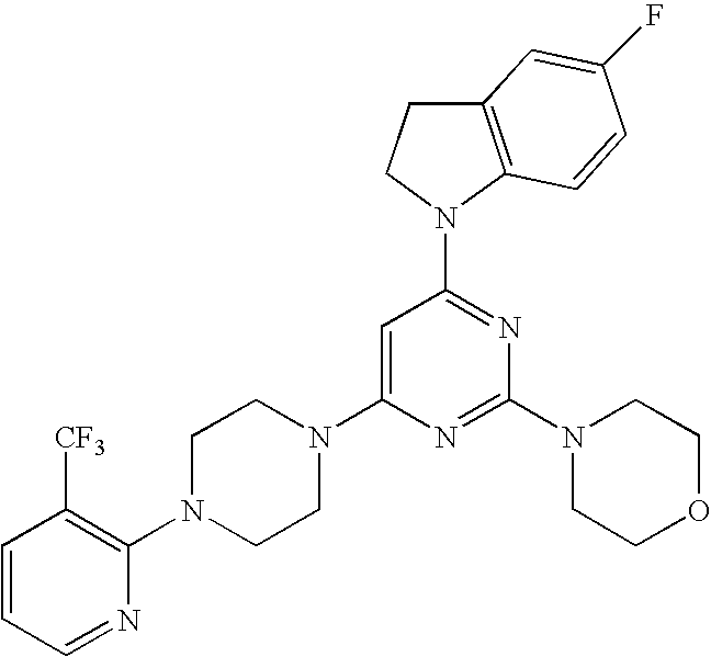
C1=CC=NC(N2CCN(C3=CC(N4CCC5=C4C=CC(F)=C5)=NC(N4CCOCC4)=N3)CC2)=C1[CF3]
